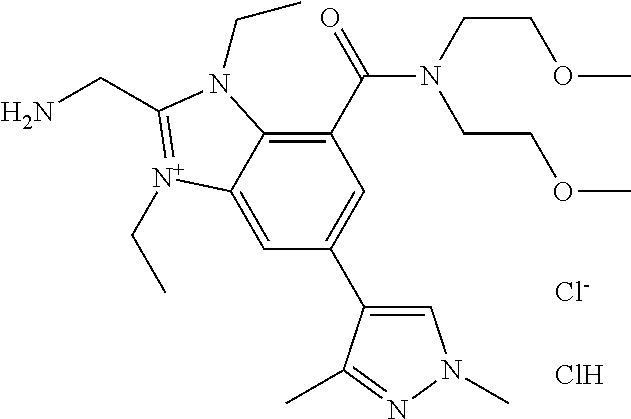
C1=C2C(=C(C(=O)N(CCOC)CCOC)C=C1C1=CN(C)N=C1C)N(CC)C(CN)=[N+]2CC.[Cl-].Cl
